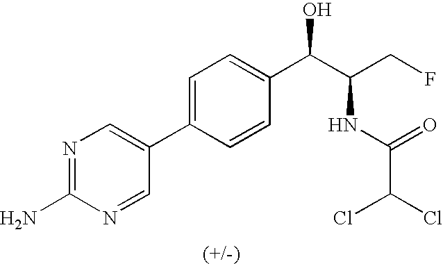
C1=C(C2=CN=C(N)N=C2)C=CC(C(C(CF)NC(=O)C(Cl)Cl)O)=C1
